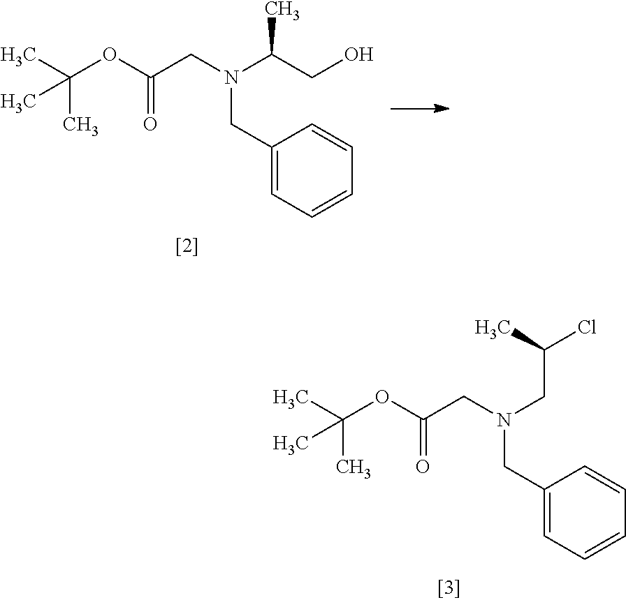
C(OC(CN(C(CO)C)CC1=CC=CC=C1)=O)(C)(C)C.C(OC(CN(CC(Cl)C)CC1=CC=CC=C1)=O)(C)(C)C
